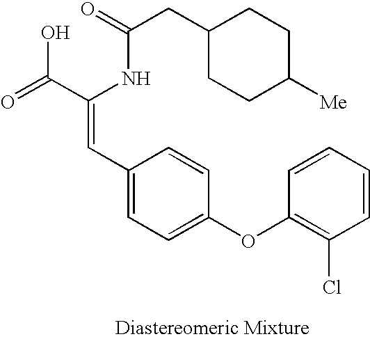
C(=O)(NC(C(=O)O)=CC1=CC=C(OC2=C(Cl)C=CC=C2)C=C1)CC1CCC([Me])CC1
